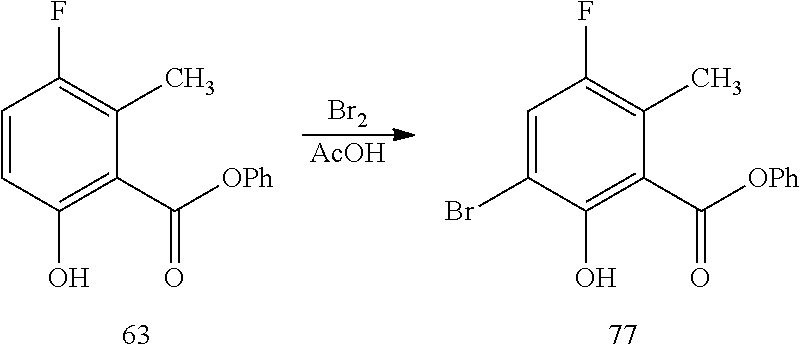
[Br2].[AcOH].C1=CC(O)=C(C([OPh])=O)C(C)=C1F.C1=C(Br)C(O)=C(C([OPh])=O)C(C)=C1F
